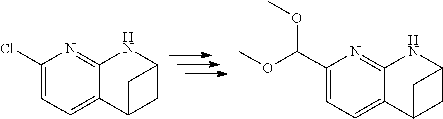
C1(Cl)=CC=C2C(=N1)NC1CC2C1.C1(C(OC)OC)=CC=C2C(=N1)NC1CC2C1
